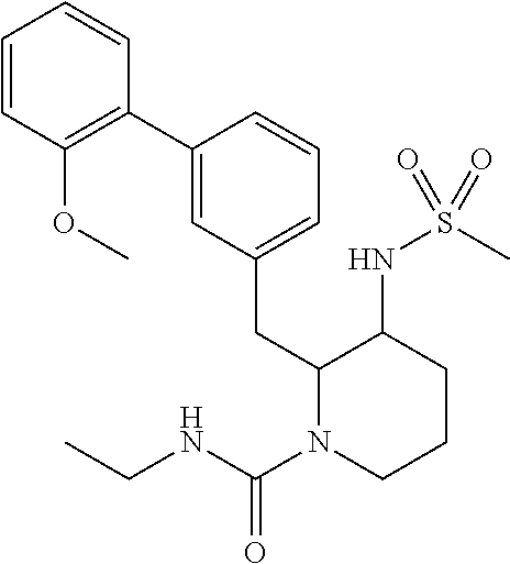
C1(C2=CC(CC3N(C(NCC)=O)CCCC3NS(C)(=O)=O)=CC=C2)=C(OC)C=CC=C1
